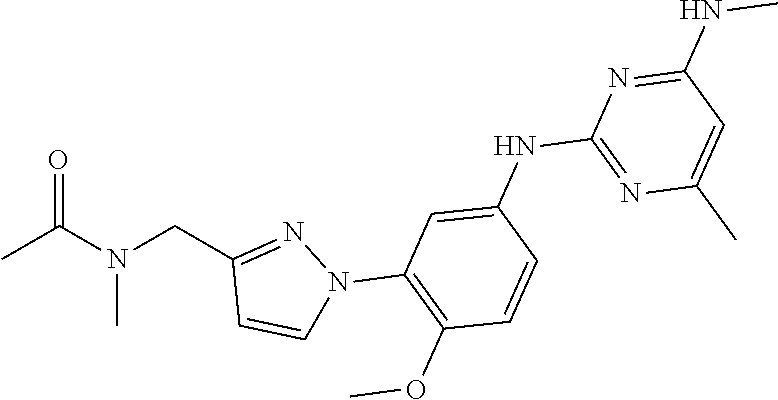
CC(N(CC1=NN(C2=C(OC)C=CC(NC3=NC(C)=CC(NC)=N3)=C2)C=C1)C)=O
